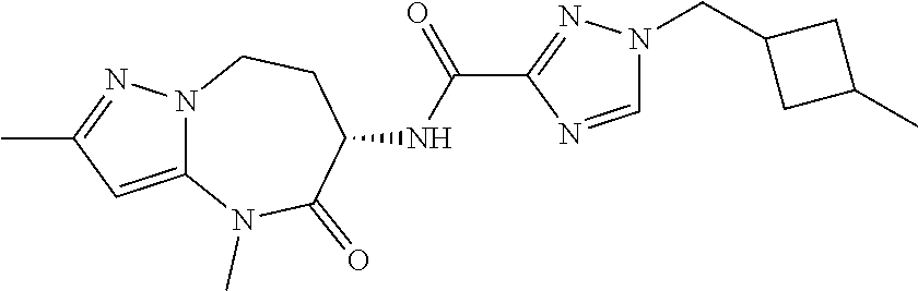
C12=CC(C)=NN1CCC(NC(C1=NN(CC3CC(C)C3)C=N1)=O)C(=O)N2C
